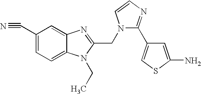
C1(C#N)=CC=C2C(=C1)N=C(CN1C(C3=CSC(N)=C3)=NC=C1)N2CC
